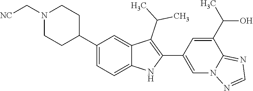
N1(C[NC])CCC(C2=CC=C3C(=C2)C(C(C)C)=C(C2=CN4C(=NC=N4)C(C(C)O)=C2)N3)CC1
